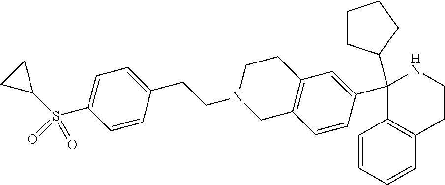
C1(C2=CC3=C(C=C2)CN(CCC2=CC=C(S(C4CC4)(=O)=O)C=C2)CC3)(C2CCCC2)C2=C(CCN1)C=CC=C2
